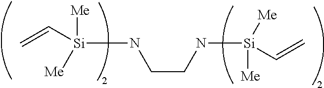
C=C[Si](NCCN[Si]([Me])(C=C)[Me])([Me])[Me]
